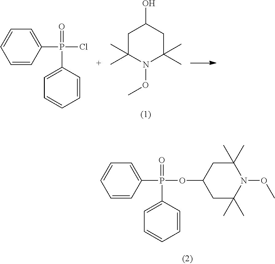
C1C(C)(C)N(OC)C(C)(C)CC1O.C1(P(C2=CC=CC=C2)(Cl)=O)=CC=CC=C1.C1(P(=O)(C2=CC=CC=C2)OC2CC(C)(C)N(OC)C(C)(C)C2)=CC=CC=C1
